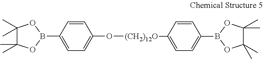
O([(CH2)12O]C1=CC=C(B2OC(C)(C)C(C)(C)O2)C=C1)C1=CC=C(B2OC(C)(C)C(C)(C)O2)C=C1
